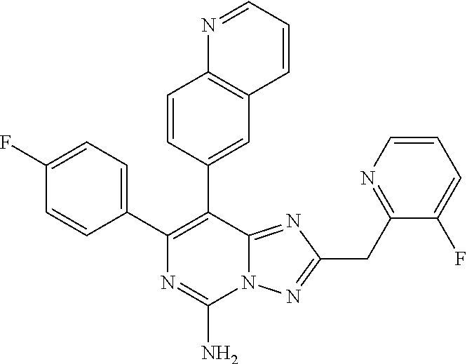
N12C(=NC(CC3=NC=CC=C3F)=N1)C(C1=CC3=C(C=C1)N=CC=C3)=C(C1=CC=C(F)C=C1)N=C2N
